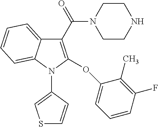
C1(C(=O)N2CCNCC2)=C(OC2=CC=CC(F)=C2C)N(C2=CSC=C2)C2=CC=CC=C12
